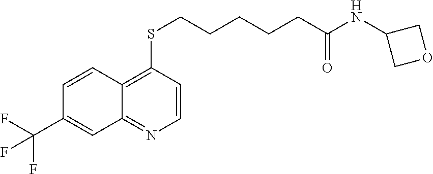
C12=NC=CC(SCCCCCC(NC3COC3)=O)=C1C=CC(C(F)(F)F)=C2
